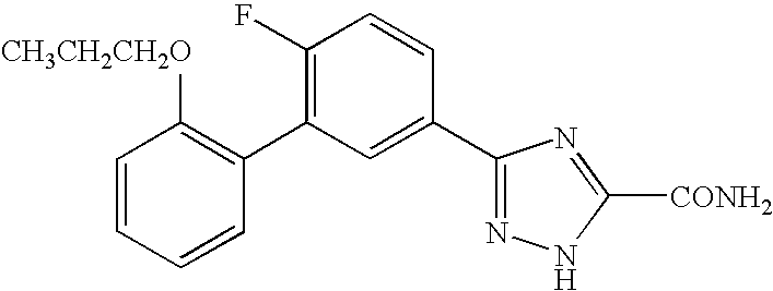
C1(C2=C(F)C=CC(C3=NNC([CONH2])=N3)=C2)=C([CH3CH2CH2O])C=CC=C1
